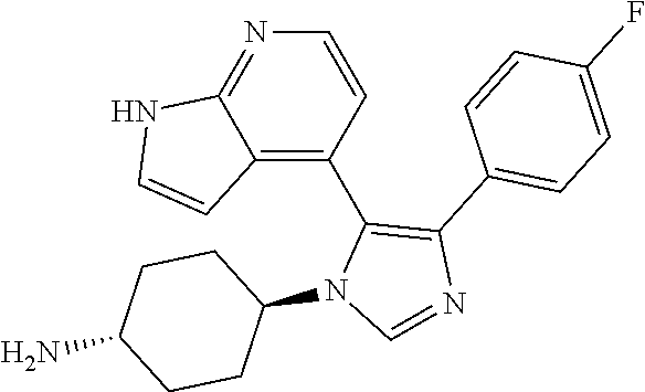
C1=CC(C2=C(C3=CC=C(F)C=C3)N=CN2C2CCC(N)CC2)=C2C(=N1)NC=C2
